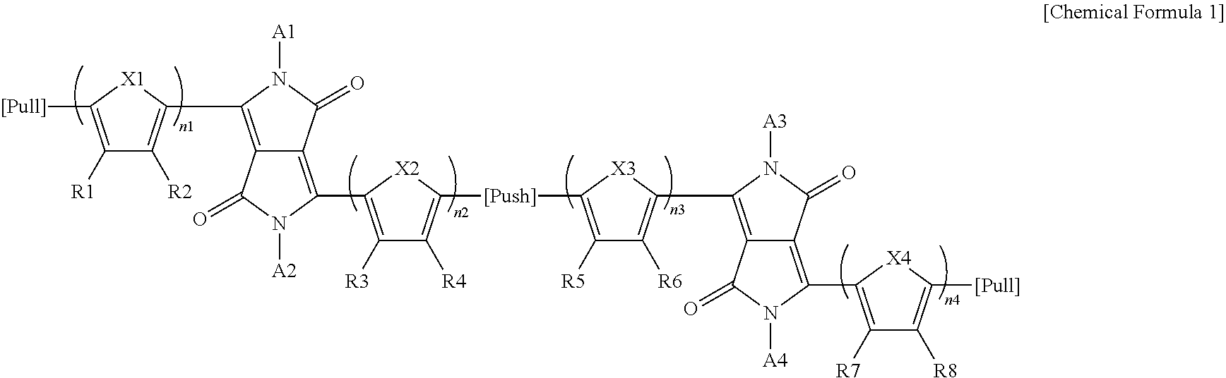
C1([R1])=C([[Pull]])[X1]C(C2=C3C(=C(C4=C([R3])C([R4])=C([[Push]]C5=C([R5])C([R6])=C(C6=C7C(=C(C8=C([R7])C([R8])=C([[Pull]])[X4]8)N([A4])C7=O)C(=O)N6[A3])[X3]5)[X2]4)N([A2])C3=O)C(=O)N2[A1])=C1[R2]
